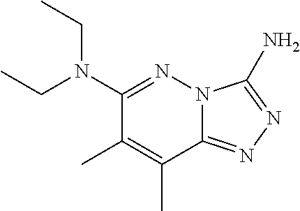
C1(N(CC)CC)=NN2C(=NN=C2N)C(C)=C1C
